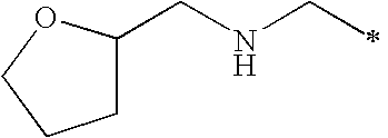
C1C(CNCC)OCC1
